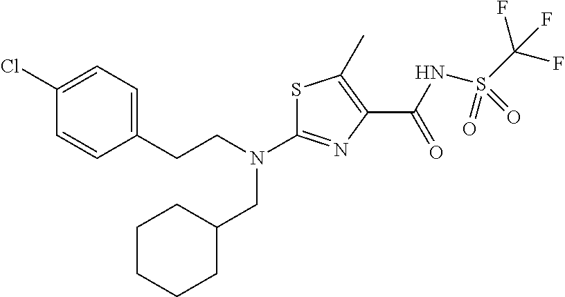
S1C(N(CCC2=CC=C(Cl)C=C2)CC2CCCCC2)=NC(C(NS(C(F)(F)F)(=O)=O)=O)=C1C
